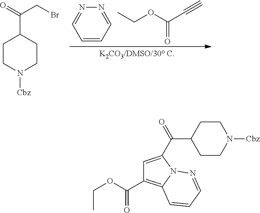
C1=CC=NN=C1.CCOC(C#C)=O.C1CN([Cbz])CCC1C(=O)CBr.O=C(C1CCN([Cbz])CC1)C1=CC(C(OCC)=O)=C2N1N=CC=C2
